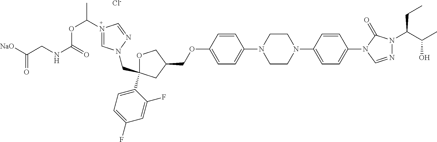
N1(C(OC(NCC([NaO])=O)=O)C)=CN(CC2(C3=CC=C(F)C=C3F)OCC(COC3=CC=C(N4CCN(C5=CC=C(N6C=NN(C(C(O)C)CC)C6=O)C=C5)CC4)C=C3)C2)N=C1.[Cl-]
